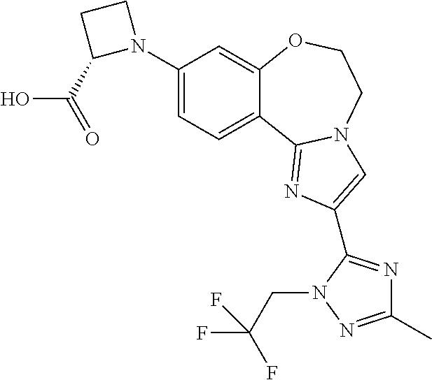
C1(N2CCC2C(=O)O)=CC=C2C(=C1)OCCN1C2=NC(C2=NC(C)=NN2CC(F)(F)F)=C1
